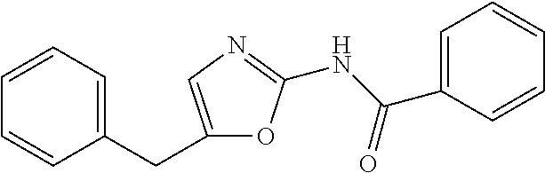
C1(CC2=CN=C(NC(C3=CC=CC=C3)=O)O2)=CC=CC=C1
